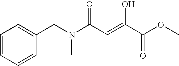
C1(CN(C(C=C(C(OC)=O)O)=O)C)=CC=CC=C1
